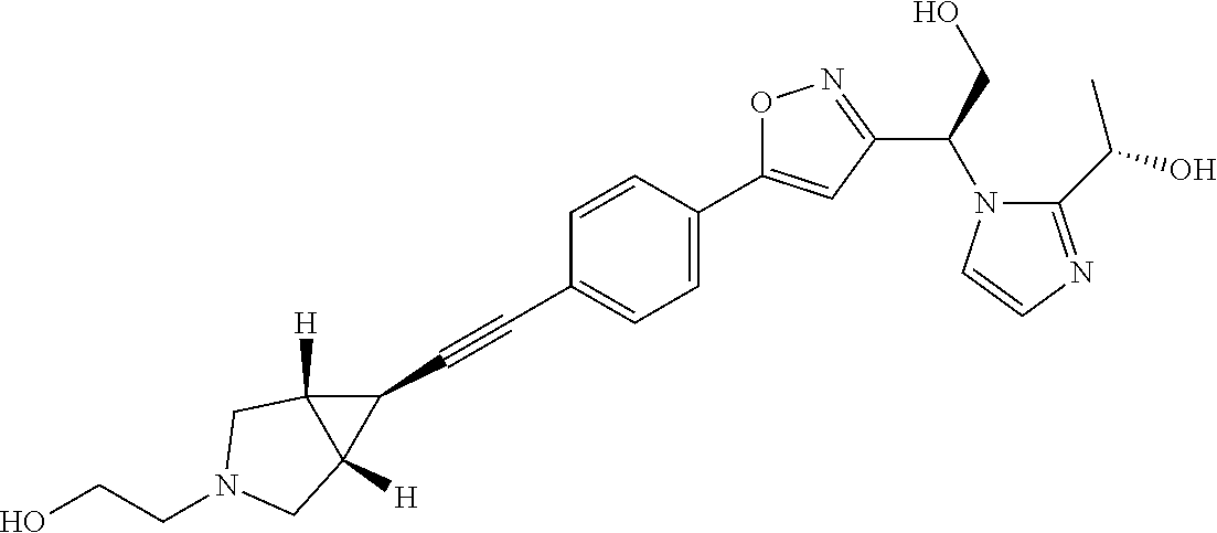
C1=CC(C2=CC(C(N3C(C(O)C)=NC=C3)CO)=NO2)=CC=C1C#CC1C2([H])C1([H])CN(CCO)C2
